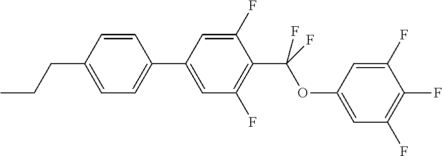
C1=C(CCC)C=CC(C2=CC(F)=C(C(F)(OC3=CC(F)=C(F)C(F)=C3)F)C(F)=C2)=C1
